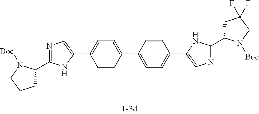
C1=C(C2=CN=C(C3CCCN3[Boc])N2)C=CC(C2=CC=C(C3=CN=C(C4CC(F)(F)CN4[Boc])N3)C=C2)=C1
